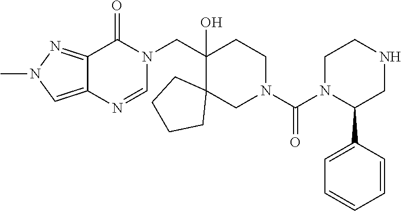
C(C1(O)CCN(C(N2C(C3=CC=CC=C3)CNCC2)=O)CC12CCCC2)N1C(=O)C2=NN(C)C=C2N=C1
